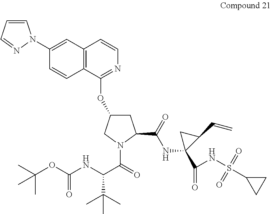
C1(N2C=CC=N2)=CC2=C(C=C1)C(OC1CC(C(NC3(C(NS(C4CC4)(=O)=O)=O)C(C=C)C3)=O)N(C(=O)C(NC(OC(C)(C)C)=O)C(C)(C)C)C1)=NC=C2
